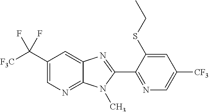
C1(C([F3C])(F)F)=CN=C2C(=C1)N=C(C1=NC=C([CF3])C=C1SCC)N2C
